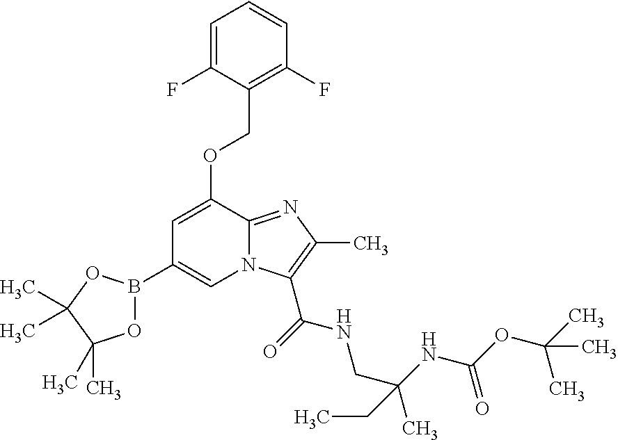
C1=C(F)C(COC2=CC(B3OC(C)(C)C(C)(C)O3)=CN3C2=NC(C)=C3C(=O)NCC(C)(NC(OC(C)(C)C)=O)CC)=C(F)C=C1
